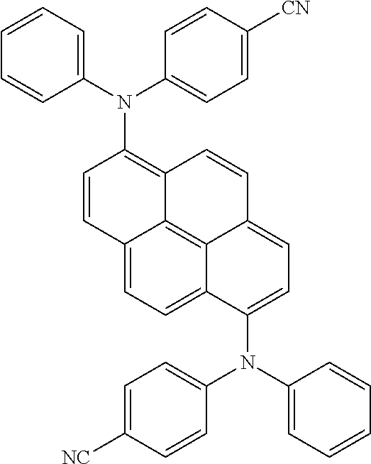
C1=C2C(N(C3=CC=C([NC])C=C3)C3=CC=CC=C3)=CC=C3C=CC4=C(N(C5=CC=CC=C5)C5=CC=C([CN])C=C5)C=CC(=C1)C4=C23
